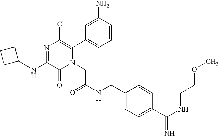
N(C1=NC(Cl)=C(C2=CC=CC(N)=C2)N(CC(NCC2=CC=C(C(NCCOC)=N)C=C2)=O)C1=O)C1CCC1
